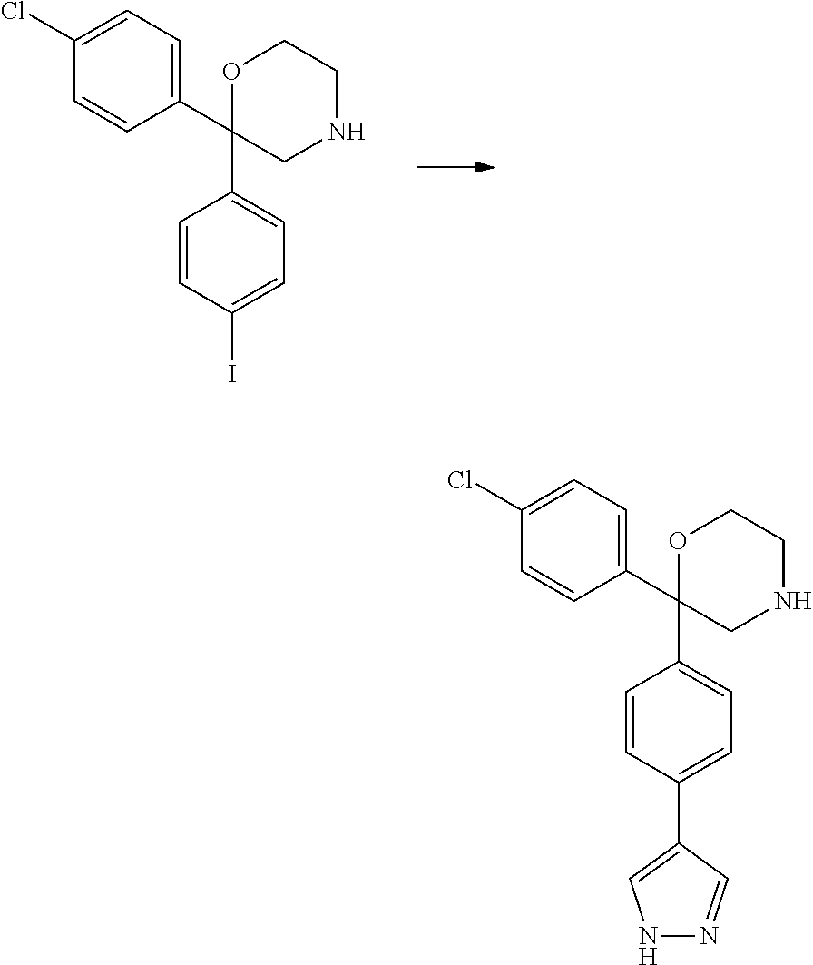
C1(C2(C3=CC=C(I)C=C3)CNCCO2)=CC=C(Cl)C=C1.C1(C2(C3=CC=C(C4=CNN=C4)C=C3)CNCCO2)=CC=C(Cl)C=C1
